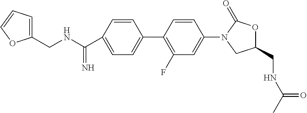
C1=CC(C(NCC2=CC=CO2)=N)=CC=C1C1=C(F)C=C(N2CC(CNC(C)=O)OC2=O)C=C1
